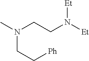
CN(CCN([Et])[Et])CC[Ph]
